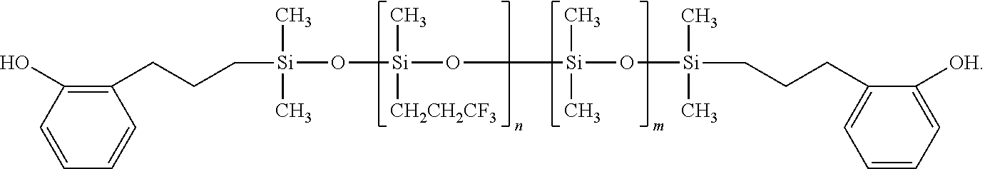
C1=CC(O)=C(CCC[Si](C)(C)O[Si](C)([CH2CH2CF3])O[Si](C)(C)O[Si](CCCC2=CC=CC=C2[OH])(C)C)C=C1
